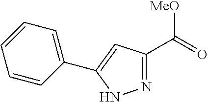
N1=C(C(=O)[MeO])C=C(C2=CC=CC=C2)N1
